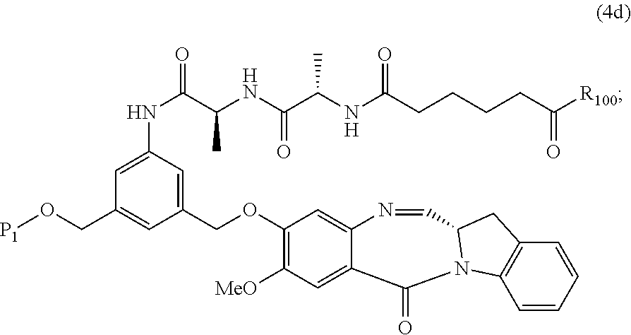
C(OC1=C([MeO])C=C2C(=C1)N=CC1N(C2=O)C2=C(C=CC=C2)C1)C1=CC(NC(C(NC(C(NC(CCCCC([R100])=O)=O)C)=O)C)=O)=CC(CO[P1])=C1
